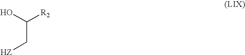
C(C[HZ])(O)[R2]
